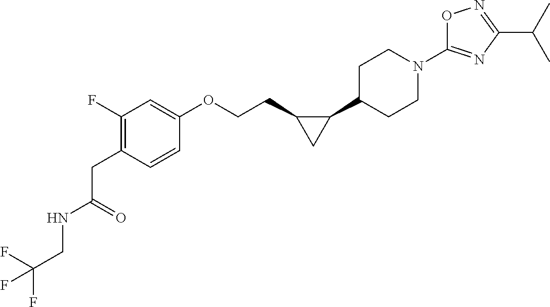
C(=O)(CC1=C(F)C=C(OCCC2C(C3CCN(C4=NC(C(C)C)=NO4)CC3)C2)C=C1)NCC(F)(F)F
